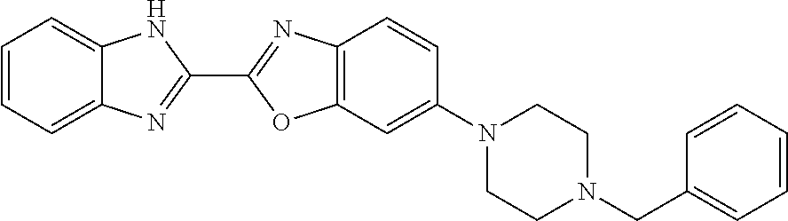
C1=CC=C2C(=C1)[Na]C(C1=NC3=C(O1)C=C(N1CCN(CC4=CC=CC=C4)CC1)C=C3)=N2
